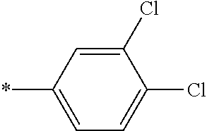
*C1=CC=C(Cl)C(Cl)=C1
